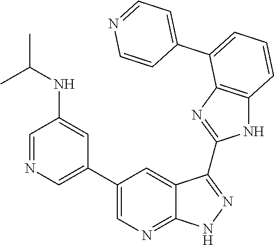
C1=C(C2=CC=CC3=C2N=C(C2=NNC4=NC=C(C5=CN=CC(NC(C)C)=C5)C=C42)N3)C=CN=C1
